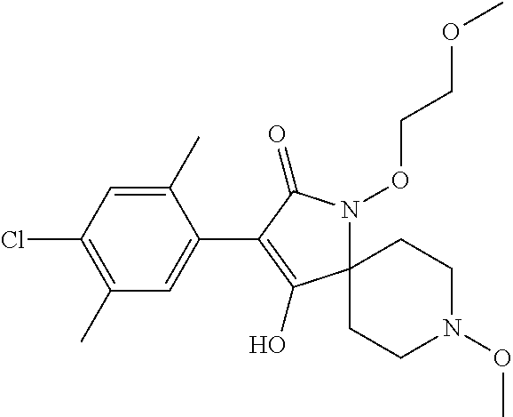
C1(C)=CC(Cl)=C(C)C=C1C1=C(O)C2(N(OCCOC)C1=O)CCN(OC)CC2
